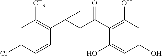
C1(C(C2=C(O)C=C(O)C=C2O)=O)C(C2=C([CF3])C=C(Cl)C=C2)C1
